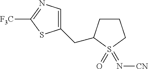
C(C1CCCS1(=O)=N[CN])C1=CN=C([F3C])S1
